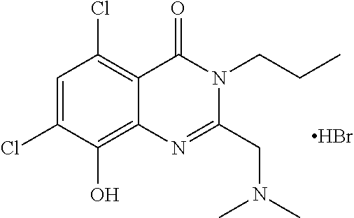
C1=C(Cl)C(O)=C2C(=C1Cl)C(=O)N(CCC)C(CN(C)C)=N2.Br
